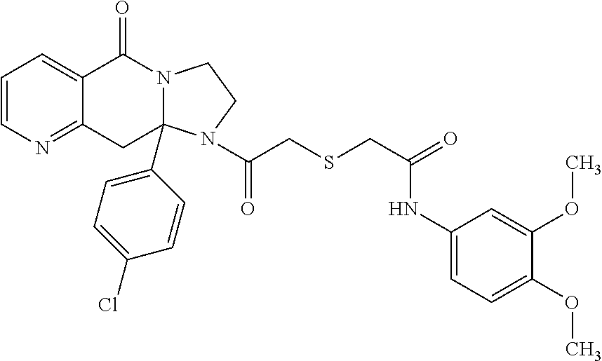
C1=CN=C2C(=C1)C(=O)N1C(C3=CC=C(Cl)C=C3)(C2)N(C(CSCC(=O)NC2=CC=C(OC)C(OC)=C2)=O)CC1
